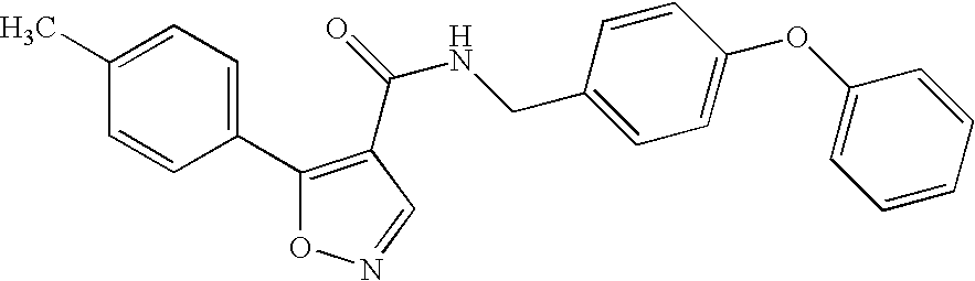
C1(C2=C(C(NCC3=CC=C(OC4=CC=CC=C4)C=C3)=O)C=NO2)=CC=C(C)C=C1
